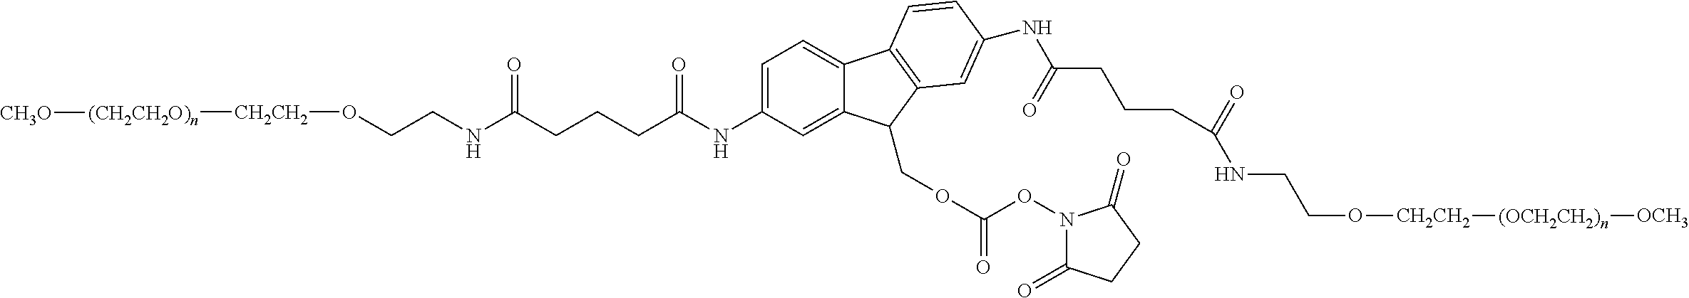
C1=C(NC(=O)CCCC(NCCO[CH2CH2][(CH2CH2O)n][CH3O])=O)C=C2C(COC(=O)ON3C(=O)CCC3=O)C3=C(C=CC(NC(CCCC(NCCO[CH2CH2][(OCH2CH2)n][OCH3])=O)=O)=C3)C2=C1
